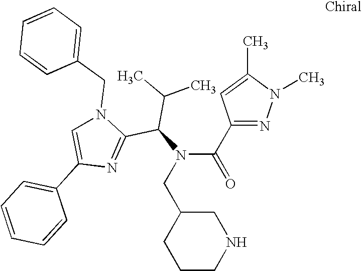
C1(C2=CC=CC=C2)=CN(CC2=CC=CC=C2)C(C(N(CC2CCCNC2)C(C2=NN(C)C(C)=C2)=O)C(C)C)=N1
